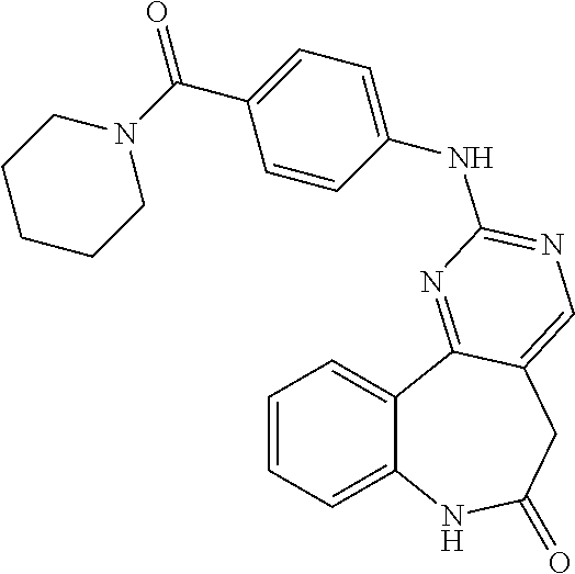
C1=CC=C2C(=C1)C1=NC(NC3=CC=C(C(=O)N4CCCCC4)C=C3)=NC=C1CC(=O)N2
